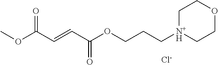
[N+H]1(CCCOC(C=CC(OC)=O)=O)CCOCC1.[Cl-]
